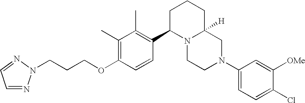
C1(C)=C(OCCCN2N=CC=N2)C=CC(C2N3C([H])(CCC2)CN(C2=CC=C(Cl)C([OMe])=C2)CC3)=C1C
